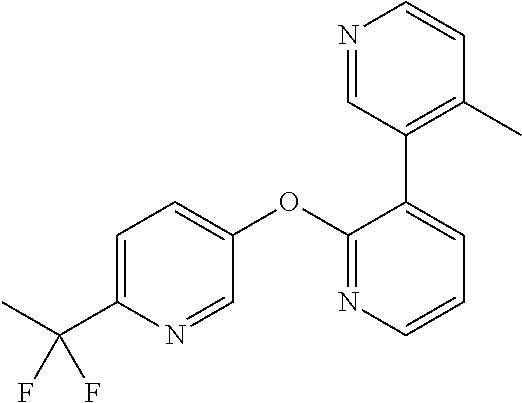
C1=C(C(F)(F)C)N=CC(OC2=NC=CC=C2C2=C(C)C=CN=C2)=C1
